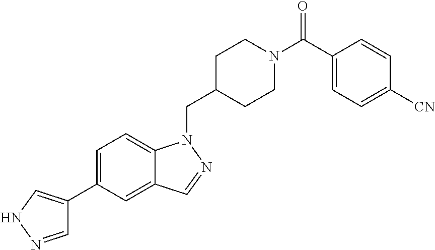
C1=NNC=C1C1=CC=C2C(=C1)C=NN2CC1CCN(C(C2=CC=C([CN])C=C2)=O)CC1
